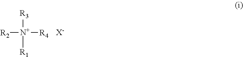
[R3][N+]([R1])([R2])[R4].[X-]
